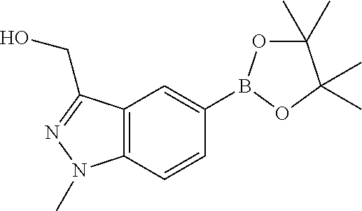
C12=C(C=CC(B3OC(C)(C)C(C)(C)O3)=C1)N(C)N=C2CO
